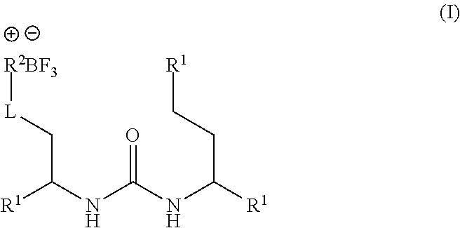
C(C(NC(=O)NC(CC[R1])[R1])[R1])[L][R2BF3]
